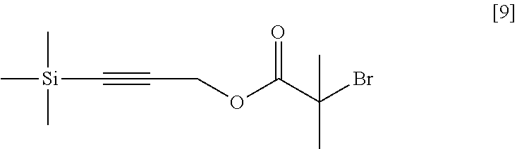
C[Si](C)(C)C#CCOC(C(Br)(C)C)=O
